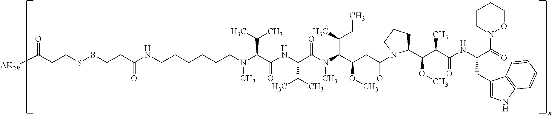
N(C(C(NC(C(N(C(C(CC(=O)N1C(C(C(C(NC(C(N2CCCCO2)=O)CC2=CNC3=C2C=CC=C3)=O)C)OC)CCC1)OC)C(C)CC)C)=O)C(C)C)=O)C(C)C)(C)CCCCCCNC(CCSSCCC(=O)[AK2B])=O
